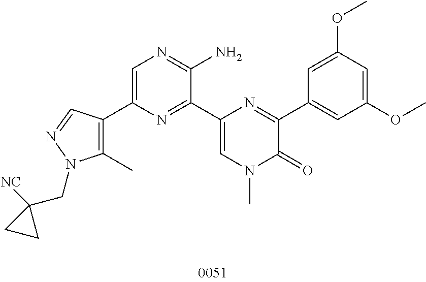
C1(C)=C(C2=CN=C(N)C(C3=CN(C)C(=O)C(C4=CC(OC)=CC(OC)=C4)=N3)=N2)C=NN1CC1([NC])CC1
